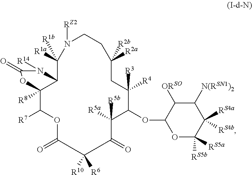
C12([R8])C([R7])OC(=O)C([R10])([R6])C(=O)C([R5a])([R5b])C(OC3OC([RS5a])([RS5b])C([RS4b])([RS4a])C([N(RSN1)2])C3[ORSO])C([R4])([R3])CC([R2a])([R2b])CCN([RZ2])C([R1a])([R1b])C1N([R14])C(=O)O2
